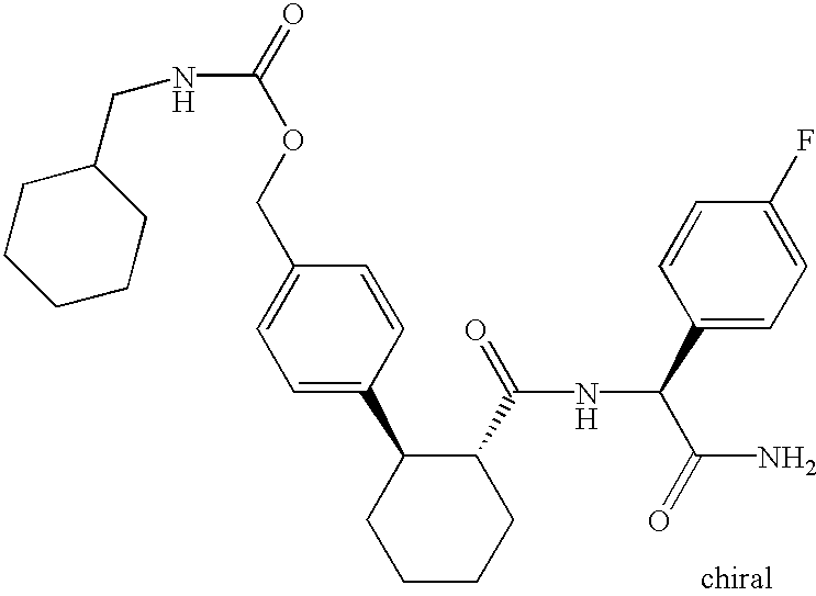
C1=C(C2CCCCC2C(=O)NC(C(N)=O)C2=CC=C(F)C=C2)C=CC(COC(=O)NCC2CCCCC2)=C1
